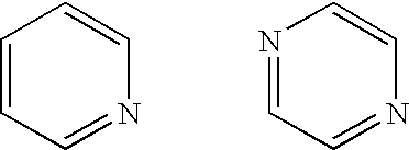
C1=CC=NC=C1.N1=CC=NC=C1
